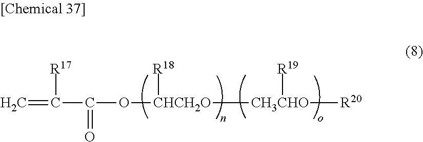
C=C([R17])C(=O)O[CHCH2O]([R18])[CH3CHO]([R19])[R20]
